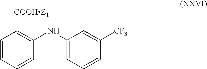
C1=CC=CC(NC2=CC=CC([CF3])=C2)=C1[COOHZ1]
